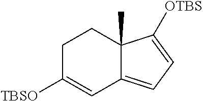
C1C([TBSO])=CC2=CC=C([OTBS])C2(C)C1
